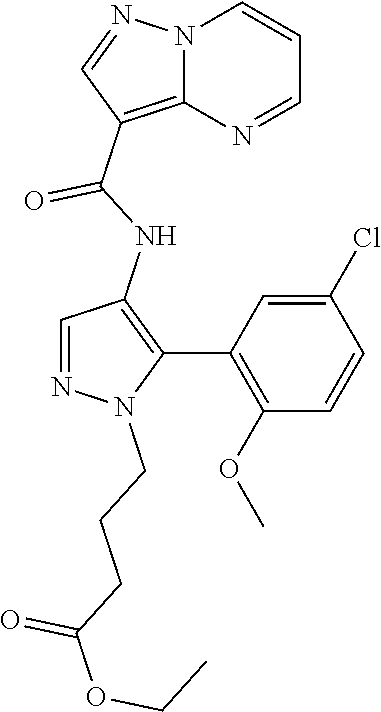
N12C(=C(C(NC3=C(C4=C(OC)C=CC(Cl)=C4)N(CCCC(OCC)=O)N=C3)=O)C=N1)N=CC=C2
